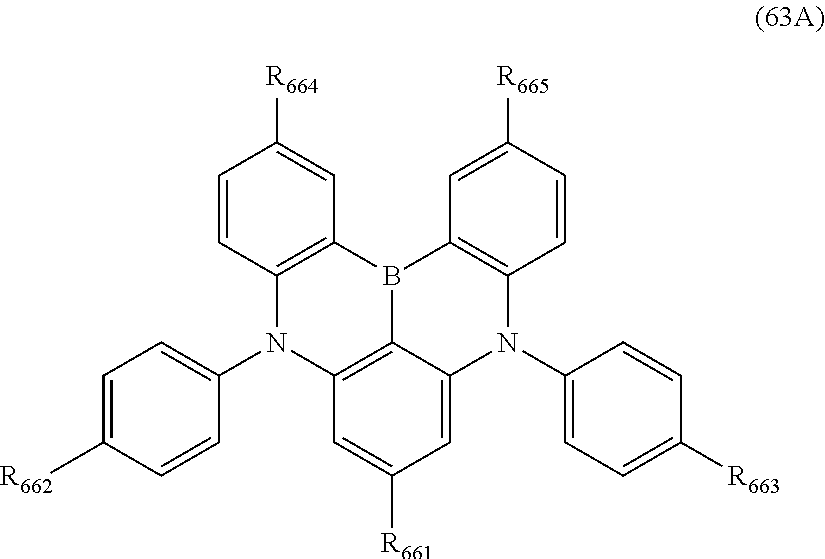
C1=C2C3=C(C=C1[R661])N(C1=CC=C([R662])C=C1)C1=C(B3C3=C(N2C2=CC=C([R663])C=C2)C=CC([R665])=C3)C=C([R664])C=C1
